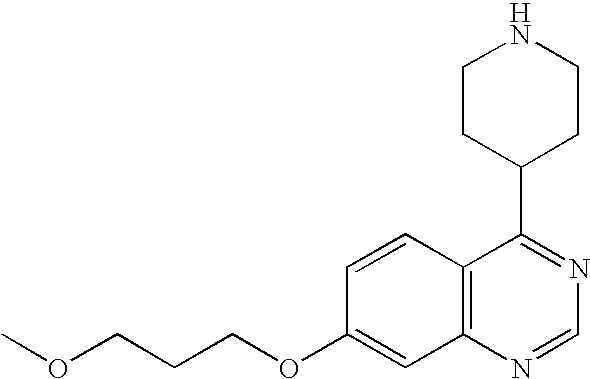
C1=CC2=C(C=C1OCCCOC)N=CN=C2C1CCNCC1
